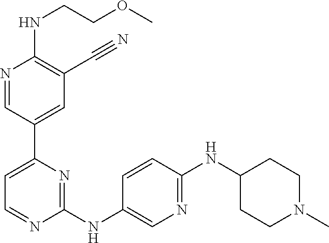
N(C1=C(C#N)C=C(C2=CC=NC(NC3=CN=C(NC4CCN(C)CC4)C=C3)=N2)C=N1)CCOC
